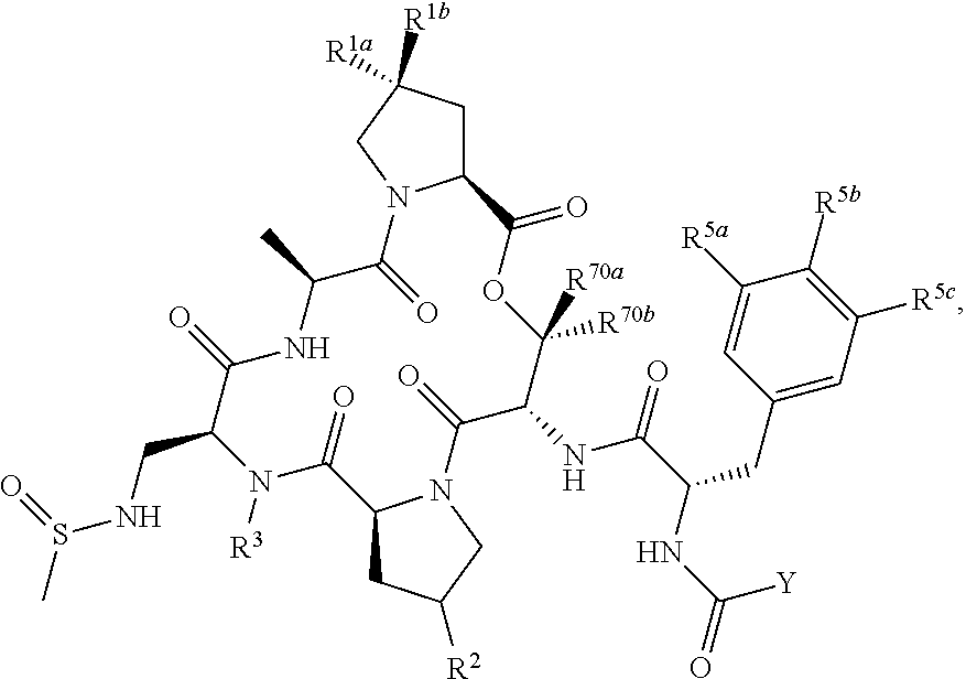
C1C([R1a])([R1b])CN2C1C(=O)OC([R70b])([R70a])C(NC(=O)C(NC(=O)[Y])CC1=CC([R5c])=C([R5b])C([R5a])=C1)C(=O)N1C(CC([R2])C1)C(=O)N([R3])C(CNS(C)=O)C(=O)NC(C)C2=O
